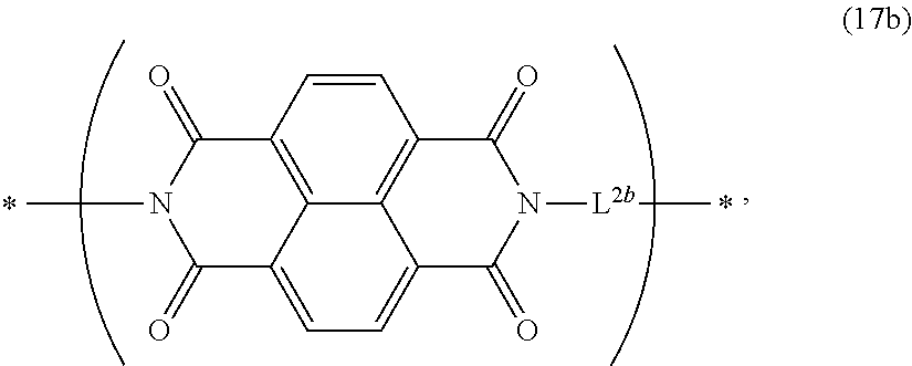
C1=CC2=C3C4=C1C(=O)N([L2b]C)C(=O)C4=CC=C3C(=O)N(C)C2=O
